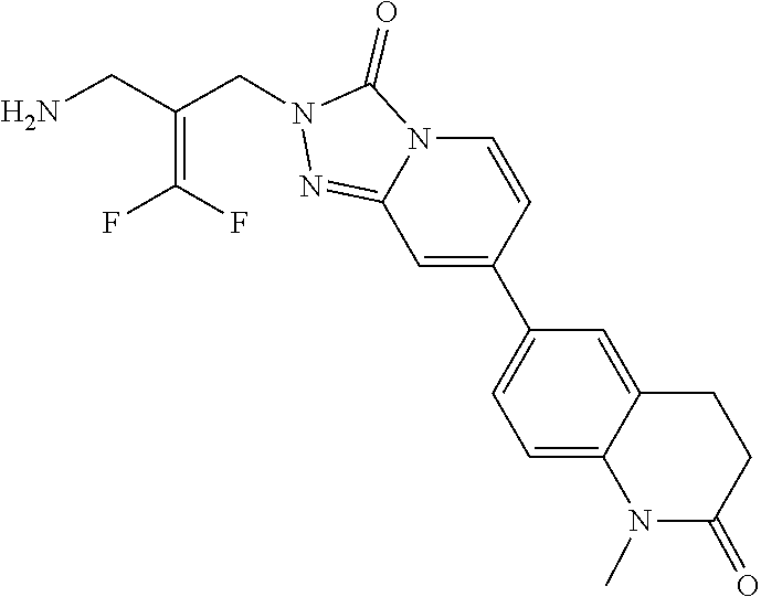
C12=NN(CC(=C(F)F)CN)C(=O)N1C=CC(C1=CC=C3C(=C1)CCC(=O)N3C)=C2
